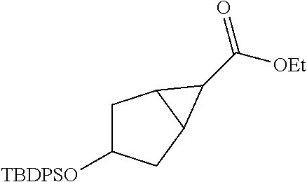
C1C([TBDPSO])CC2C1C2C([OEt])=O
